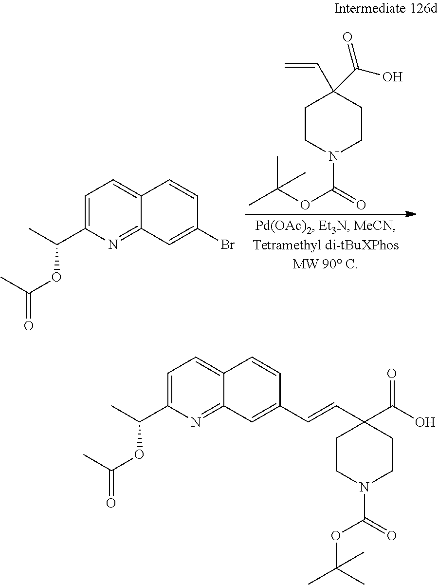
C1CN(C(=O)OC(C)(C)C)CCC1(C(O)=O)C=C.C1=C(C(C)OC(=O)C)N=C2C(=C1)C=CC(Br)=C2.C1=C(C(C)OC(=O)C)N=C2C(=C1)C=CC(C=CC1(C(O)=O)CCN(C(=O)OC(C)(C)C)CC1)=C2
